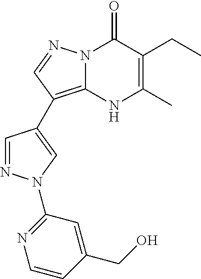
C1=NN(C2=NC=CC(CO)=C2)C=C1C1=C2N(C(=O)C(CC)=C(C)N2)N=C1
